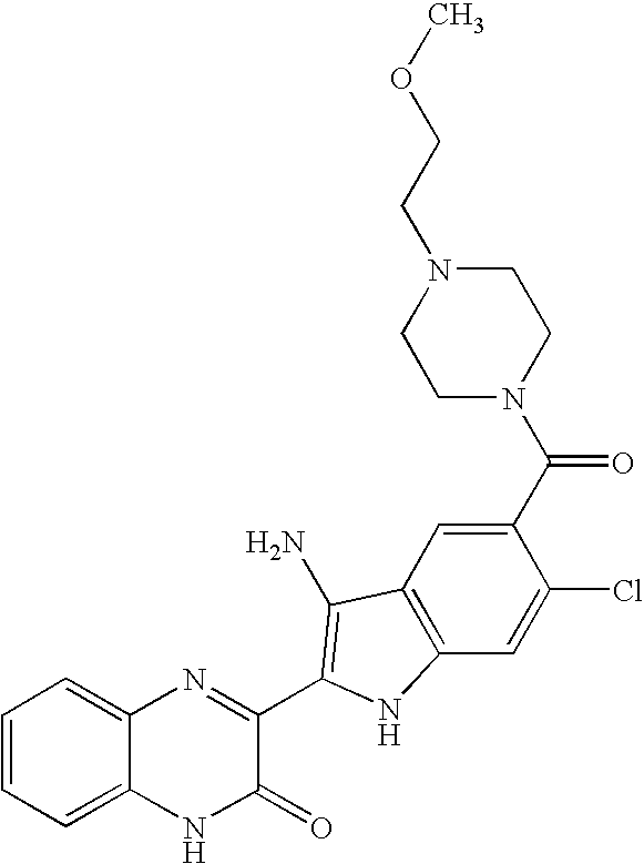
C1=C2C(=CC=C1)N=C(C1=C(N)C3=C(C=C(Cl)C(C(N4CCN(CCOC)CC4)=O)=C3)N1)C(=O)N2
